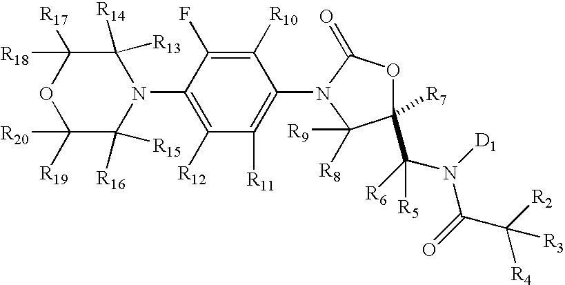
C1([R20])([R19])C([R16])([R15])N(C2=C([R12])C([R11])=C(N3C(=O)OC([R7])(C([R6])(N([D1])C(=O)C([R2])([R4])[R3])[R5])C3([R8])[R9])C([R10])=C2F)C([R13])([R14])C([R18])([R17])O1
